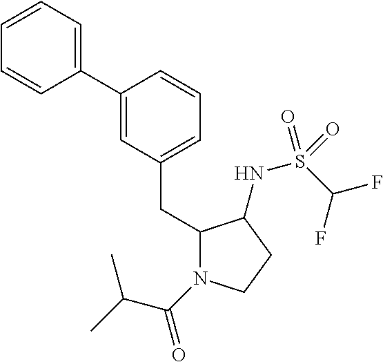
C1(C2=CC(CC3N(C(=O)C(C)C)CCC3NS(C(F)F)(=O)=O)=CC=C2)=CC=CC=C1
